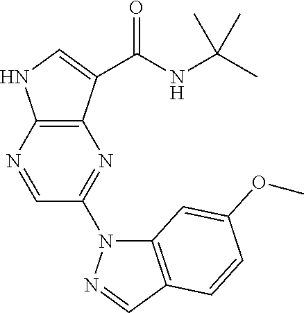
C12=C(C(C(NC(C)(C)C)=O)=CN1)N=C(N1C3=C(C=N1)C=CC(OC)=C3)C=N2
